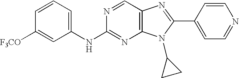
C1(NC2=NC3=C(C=N2)N=C(C2=CC=NC=C2)N3C2CC2)=CC=CC([F3CO])=C1
